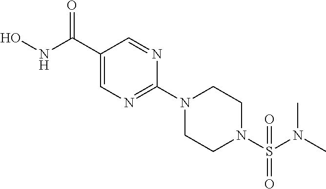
ONC(C1=CN=C(N2CCN(S(N(C)C)(=O)=O)CC2)N=C1)=O
